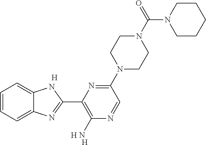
[H].[H].C1=CC=C2C(=C1)NC(C1=C(N)N=CC(N3CCN(C(N4CCCCC4)=O)CC3)=N1)=N2.[H]
